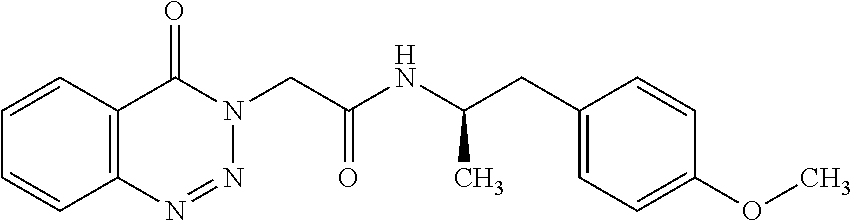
C1=CC2=C(C=C1)N=NN(CC(=O)NC(CC1=CC=C(OC)C=C1)C)C2=O
